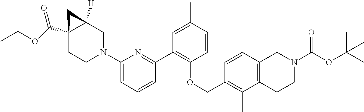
C1(N2CC3([H])C(C(=O)OCC)(CC2)C3)=CC=CC(C2=C(OCC3=C(C)C4=C(C=C3)CN(C(=O)OC(C)(C)C)CC4)C=CC(C)=C2)=N1
